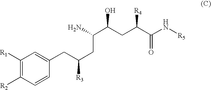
C1([R1])=C([R2])C=CC(CC([R3])CC(N)C(CC(C(N[R5])=O)[R4])O)=C1
